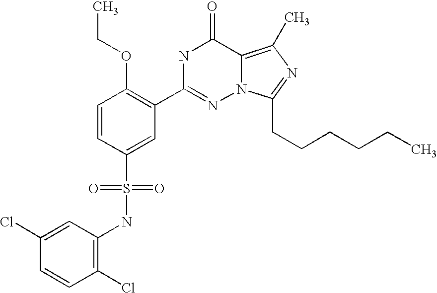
C1=CC(S(NC2=C(Cl)C=CC(Cl)=C2)(=O)=O)=CC(C2=NN3C(=C(C)N=C3CCCCCC)C(=O)N2)=C1OCC
